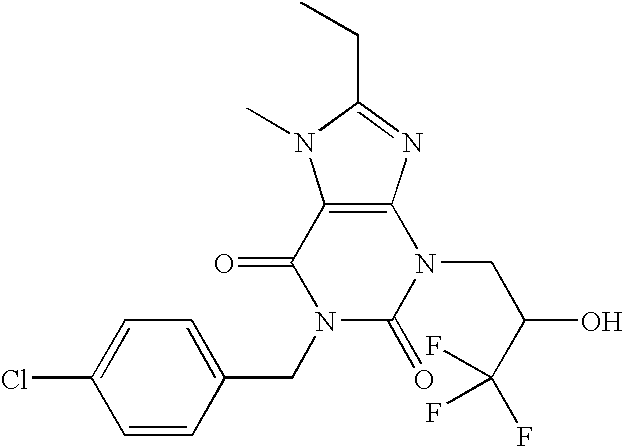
C12=C(N=C(CC)N1C)N(CC(O)C(F)(F)F)C(=O)N(CC1=CC=C(Cl)C=C1)C2=O
